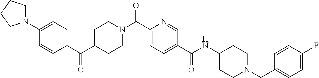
C1CN(C(C2=CC=C(C(=O)NC3CCN(CC4=CC=C(F)C=C4)CC3)C=N2)=O)CCC1C(C1=CC=C(N2CCCC2)C=C1)=O
